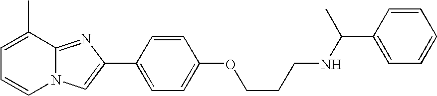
C1=C(C)C2=NC(C3=CC=C(OCCCNC(C)C4=CC=CC=C4)C=C3)=CN2C=C1
